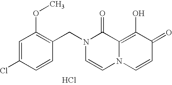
C1(OC)=C(CN2C=CN3C(=C(O)C(=O)C=C3)C2=O)C=CC(Cl)=C1.Cl
